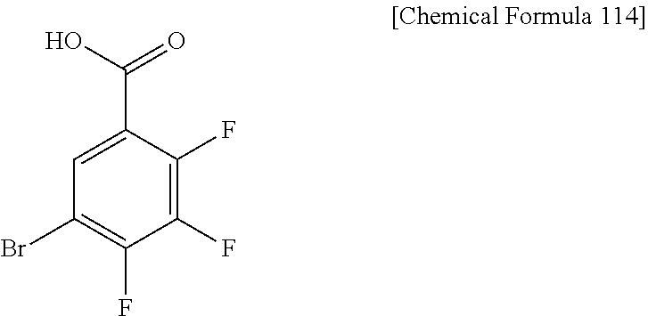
C1(Br)=C(F)C(F)=C(F)C(C(O)=O)=C1
